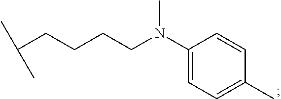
C1(N(CCCCC(C)C)C)=CC=C(C)C=C1
